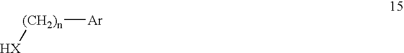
[(CH2)n]([Ar])[HX]
